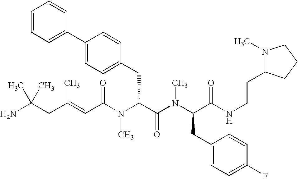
NC(CC(=CC(N(C(C(N(C(CC1=CC=C(F)C=C1)C(NCCC1N(C)CCC1)=O)C)=O)CC1=CC=C(C2=CC=CC=C2)C=C1)C)=O)C)(C)C
